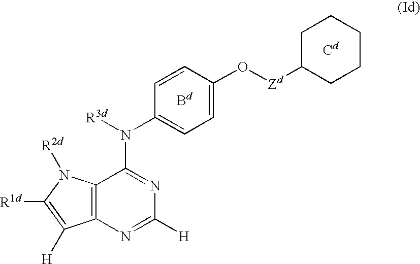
[Zd](OC1=CC=C(N([R3d])C2=NC([H])=NC3=C2N([R2d])C([R1d])=C3[H])C=C1)C1CCCCC1.[Bd].[Cd]
